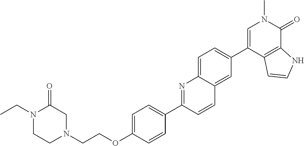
C(OC1=CC=C(C2=NC3=CC=C(C4=CN(C)C(=O)C5=C4C=CN5)C=C3C=C2)C=C1)CN1CC(=O)N(CC)CC1
